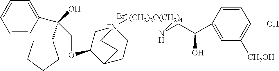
C(OC1C[N+]2([(CH2)2O(CH2)4]NCC(C3=CC([CH2OH])=C(O)C=C3)O)CCC1CC2)C(C1=CC=CC=C1)(O)C1CCCC1.[Br-]
